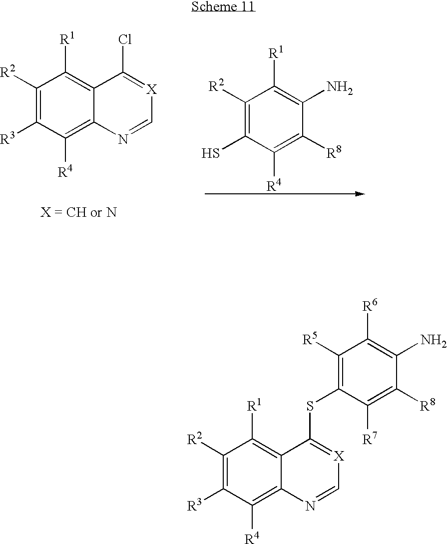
C1([R2])=C([R3])C([R4])=C2C(=C1[R1])C(Cl)=[X]C=N2.C1([R2])=C(S)C([R4])=C([R8])C(N)=C1[R1].C1([R2])=C([R3])C([R4])=C2C(=C1[R1])C(SC1=C([R5])C([R6])=C(N)C([R8])=C1[R7])=[X]C=N2
